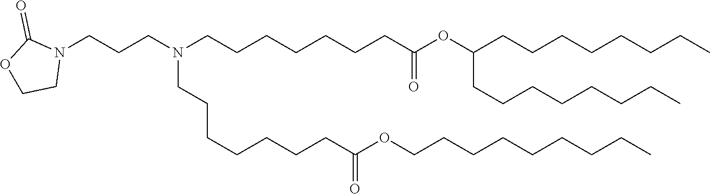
C(C(=O)OCCCCCCCCC)CCCCCCN(CCCCCCCC(=O)OC(CCCCCCCC)CCCCCCCC)CCCN1CCOC1=O
